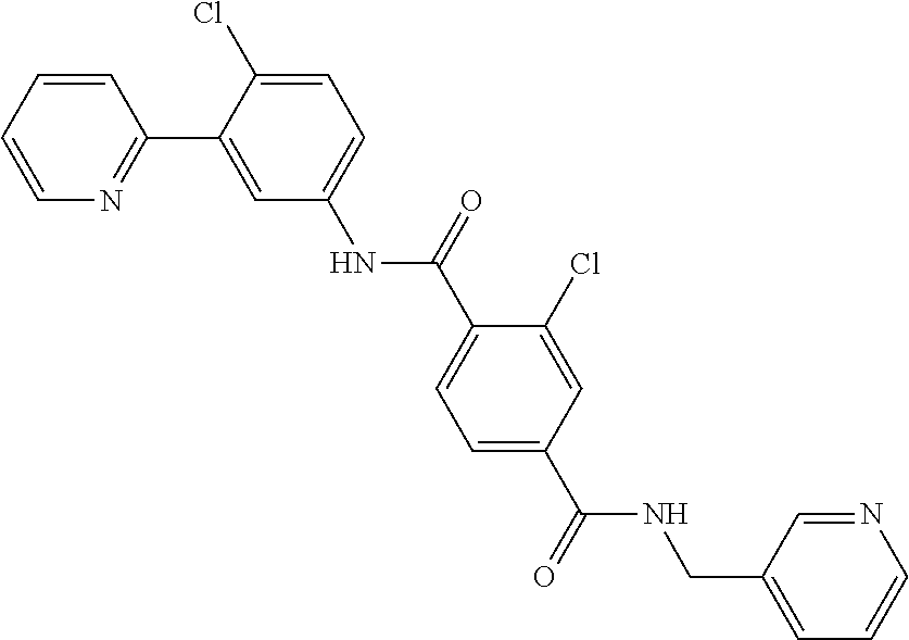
C1=CN=C(C2=CC(NC(C3=CC=C(C(NCC4=CC=CN=C4)=O)C=C3Cl)=O)=CC=C2Cl)C=C1
